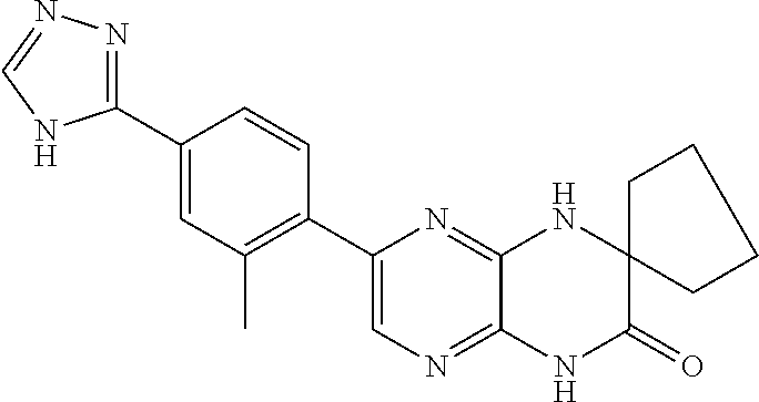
C1(C2=CN=C3C(=N2)NC2(C(=O)N3)CCCC2)=C(C)C=C(C2=NN=CN2)C=C1
